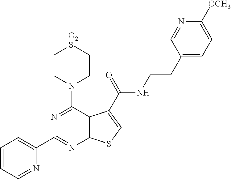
C1=CC=NC(C2=NC3=C(C(N4CC[O2S]CC4)=N2)C(C(=O)NCCC2=CC=C([OCH3])N=C2)=CS3)=C1
